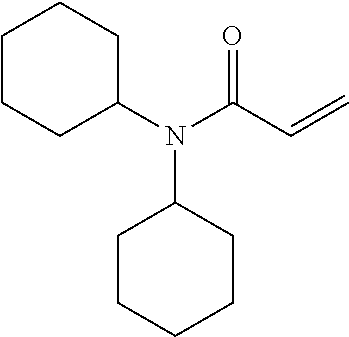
C1CCC(N(C(C=C)=O)C2CCCCC2)CC1
